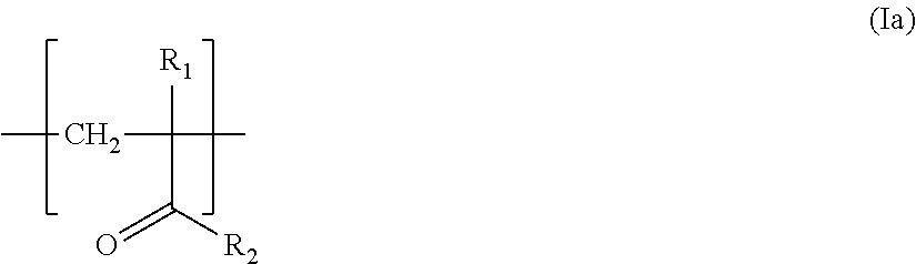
CCC(C)([R1])C([R2])=O
